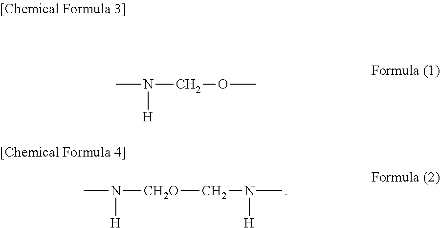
C(N(C)[H])OC.CN([CH2O]CN(C)[H])[H]
